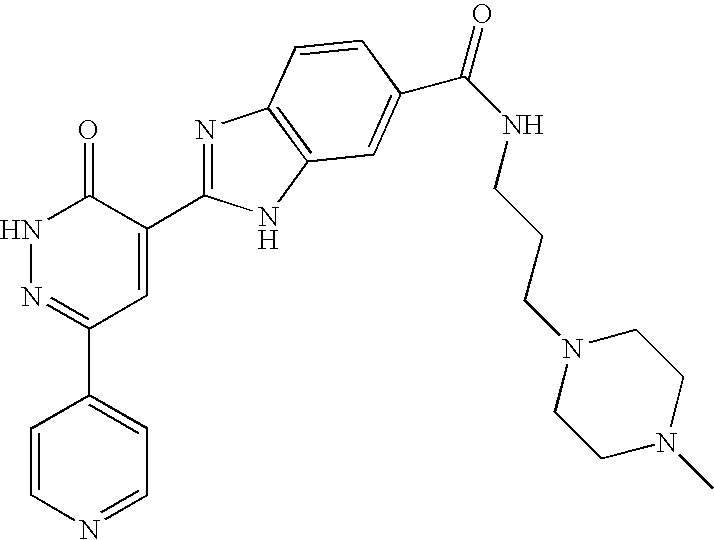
N1N=C(C2=CC=NC=C2)C=C(C2=NC3=C(N2)C=C(C(=O)NCCCN2CCN(C)CC2)C=C3)C1=O
